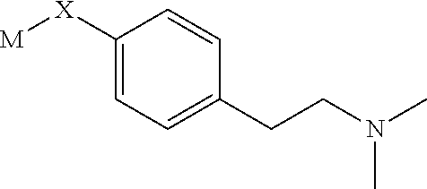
C1=C([X][M])C=CC(CCN(C)C)=C1
